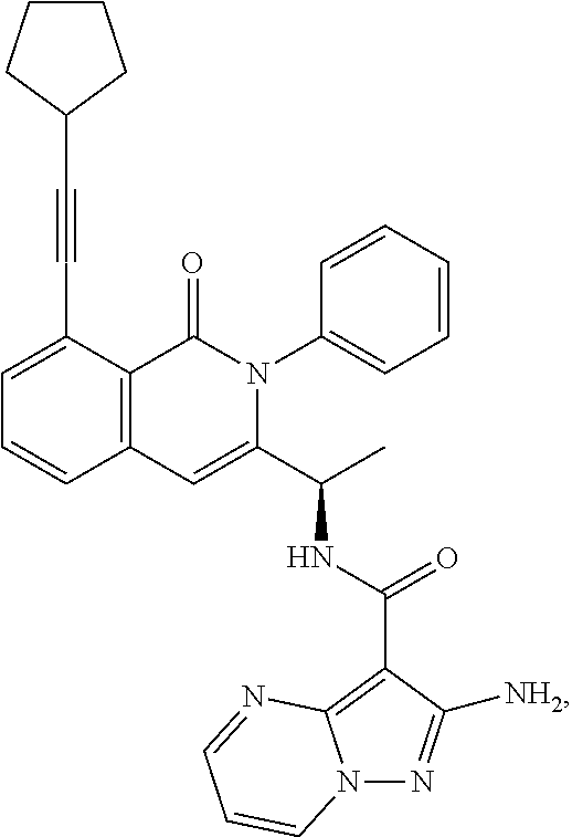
C1(C#CC2CCCC2)=CC=CC2=C1C(=O)N(C1=CC=CC=C1)C(C(C)NC(C1=C3N(N=C1[NH2])C=CC=N3)=O)=C2
